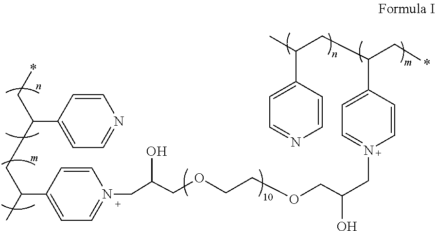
C1=CN=CC=C1C(C*)CC(C)C1=CC=N(CC(COCCOCC(CN2=CC=C(C(CC(C)C3=CC=NC=C3)C*)C=C2)O)O)C=C1
